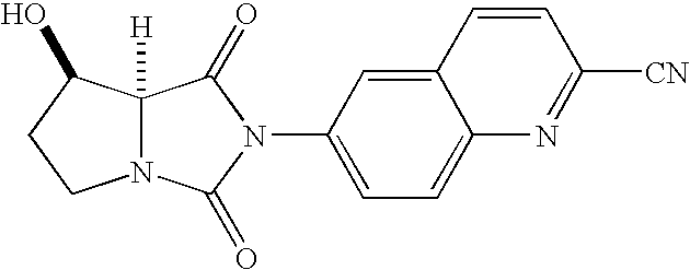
C12([H])N(C(=O)N(C3=CC=C4C(=C3)C=CC([CN])=N4)C1=O)CCC2O
